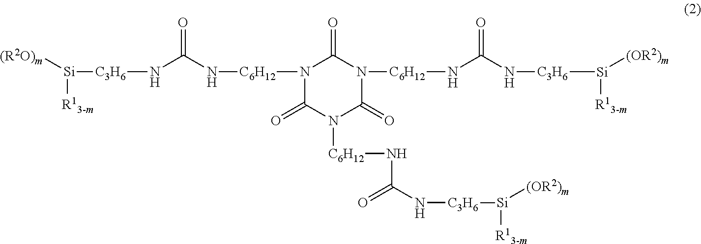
N1([C6H12]NC(N[C3H6][Si]([(R2O)m])[R13-m])=O)C(=O)N([C6H12]NC(N[C3H6][Si]([(OR2)m])[R13-m])=O)C(=O)N([C6H12]NC(N[C3H6][Si]([(OR2)m])[R13-m])=O)C1=O
